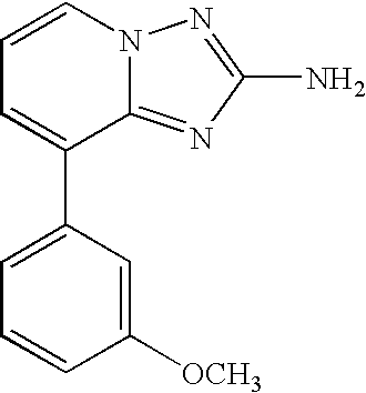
C1=C(C2=CC=CN3C2=NC(N)=N3)C=C([OCH3])C=C1
